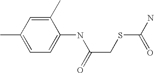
C1=C(NC(CSC(N)=O)=O)C(C)=CC(C)=C1
